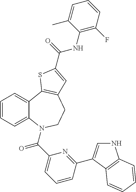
C1=CC=C2C(=C1)C1=C(CCN2C(C2=CC=CC(C3=CNC4=C3C=CC=C4)=N2)=O)C=C(C(=O)NC2=C(F)C=CC=C2C)S1
